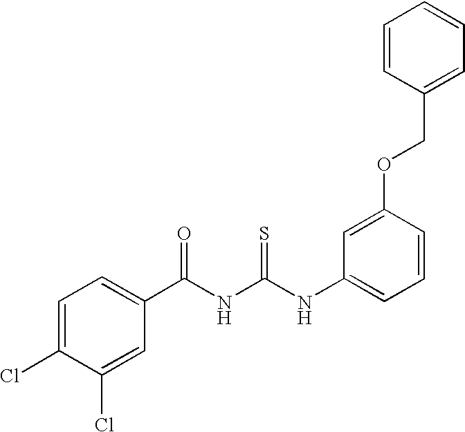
C(NC(NC1=CC=CC(OCC2=CC=CC=C2)=C1)=S)(=O)C1=CC=C(Cl)C(Cl)=C1
